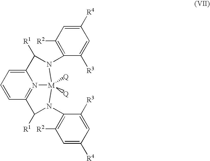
C12=CC=CC3=N1[M]([Q])([Q])(N(C1=C([R2])C=C([R4])C=C1[R3])C2[R1])N(C1=C([R2])C=C([R4])C=C1[R3])C3[R1]
